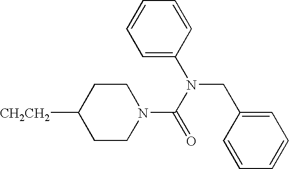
[CH2CH2]C1CCN(C(N(CC2=CC=CC=C2)C2=CC=CC=C2)=O)CC1
